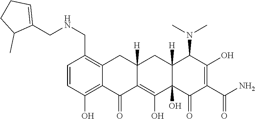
C1=CC(O)=C2C(=C1CNCC1=CCCC1C)CC1([H])C(=C(O)C3(O)C([H])(C1)C(N(C)C)C(O)=C(C(N)=O)C3=O)C2=O
